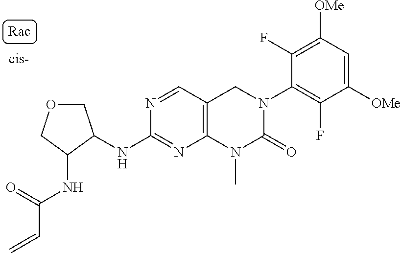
C1(NC2COCC2NC(=O)C=C)=NC2=C(C=N1)CN(C1=C(F)C([OMe])=CC([OMe])=C1F)C(=O)N2C
